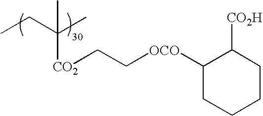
[OCO](CC[CO2]C(C)(CC)C)C1CCCCC1[CO2H]
